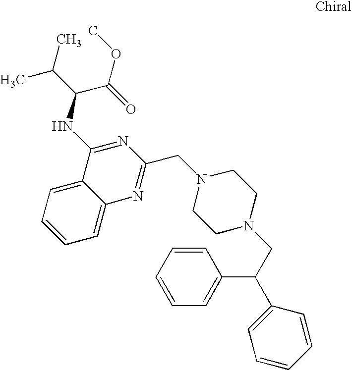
C1=CC=CC(C(C2=CC=CC=C2)CN2CCN(CC3=NC4=CC=CC=C4C(NC(C(OC)=O)C(C)C)=N3)CC2)=C1
